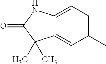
C1(C)=CC=C2C(=C1)C(C)(C)C(=O)N2
